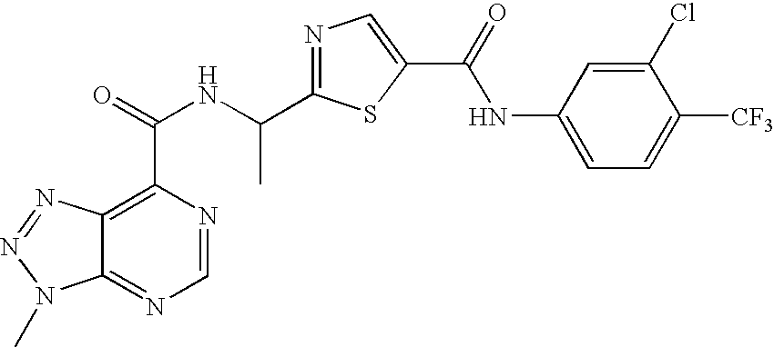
C12=NC=NC(C(=O)NC(C3=NC=C(C(=O)NC4=CC=C([CF3])C(Cl)=C4)S3)C)=C1N=NN2C
